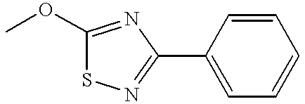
COC1=NC(C2=CC=CC=C2)=NS1
